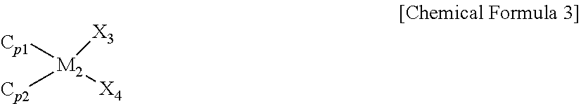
[Cp2][M2]([Cp1])([X4])[X3]
